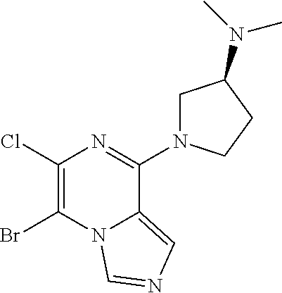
C1N(C2=NC(Cl)=C(Br)N3C2=CN=C3)CCC1N(C)C
